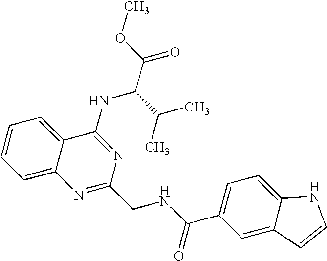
C1=CC=C2C(=C1)C(NC(C(C)C)C(=O)OC)=NC(CNC(=O)C1=CC=C3C(=C1)C=CN3)=N2
